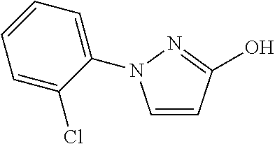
C1=CC(O)=NN1C1=CC=CC=C1Cl
